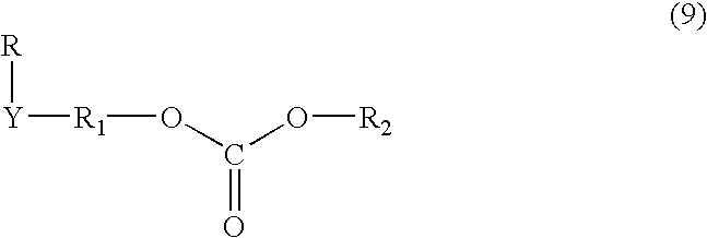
[R1](OC(O[R2])=O)[Y][R]
